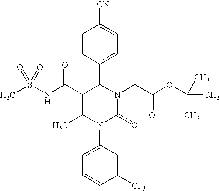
N(S(C)(=O)=O)C(C1=C(C)N(C2=CC=CC([CF3])=C2)C(=O)N(CC(OC(C)(C)C)=O)C1C1=CC=C([CN])C=C1)=O
